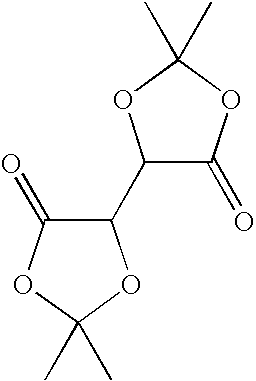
CC1(C)OC(C2C(=O)OC(C)(C)O2)C(=O)O1
